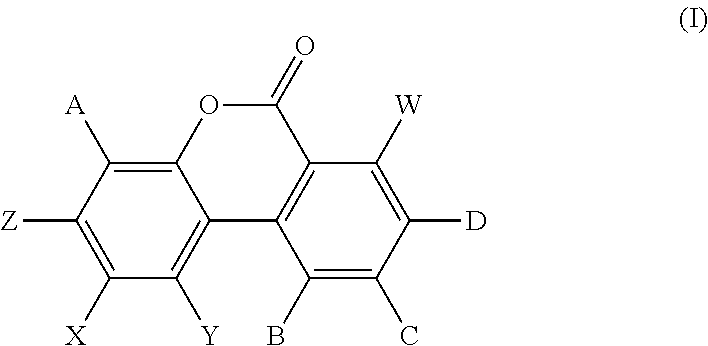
C12=C([A])C([Z])=C([X])C([Y])=C1C1=C(C(=O)O2)C([W])=C([D])C(C)=C1B
